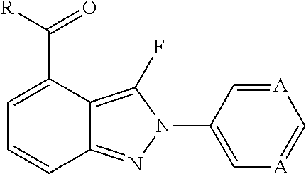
C(=O)(C1=CC=CC2=NN(C3=C[A]=C[A]=C3)C(F)=C12)[R]
